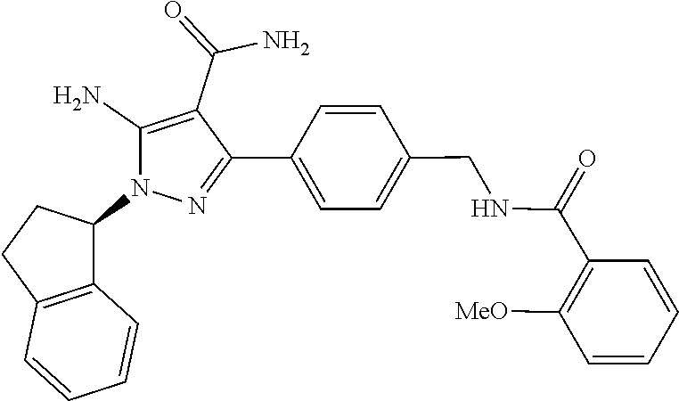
C1([MeO])=C(C(NCC2=CC=C(C3=NN(C4C5=C(C=CC=C5)CC4)C(N)=C3C(=O)N)C=C2)=O)C=CC=C1
